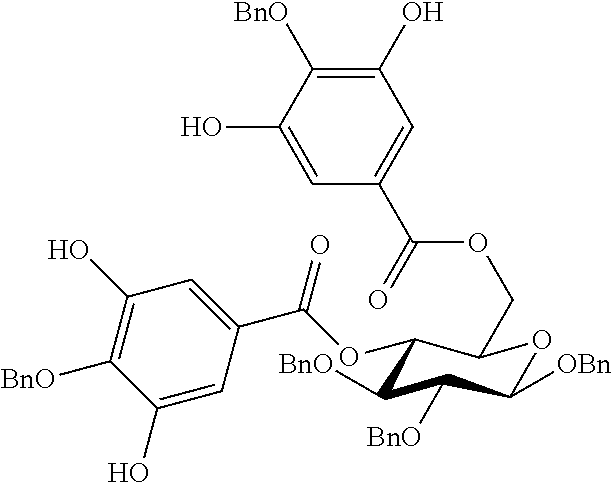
C1(OC(C2=CC(O)=C([BnO])C(O)=C2)=O)C([BnO])C([BnO])C([OBn])OC1COC(C1=CC(O)=C([BnO])C(O)=C1)=O
